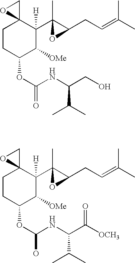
C1CC(OC(NC(CO)C(C)C)=O)C([OMe])C([H])(C2(C)C(CC=C(C)C)O2)C12CO2.C1CC(OC(NC(C([OCH3])=O)C(C)C)O)C([OMe])C([H])(C2(C)C(CC=C(C)C)O2)C12CO2
